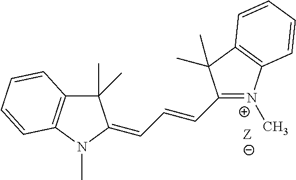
C1(C)(C)C2=C(N(C)C1=CC=CC1=[N+](C)C3=C(C1(C)C)C=CC=C3)C=CC=C2
